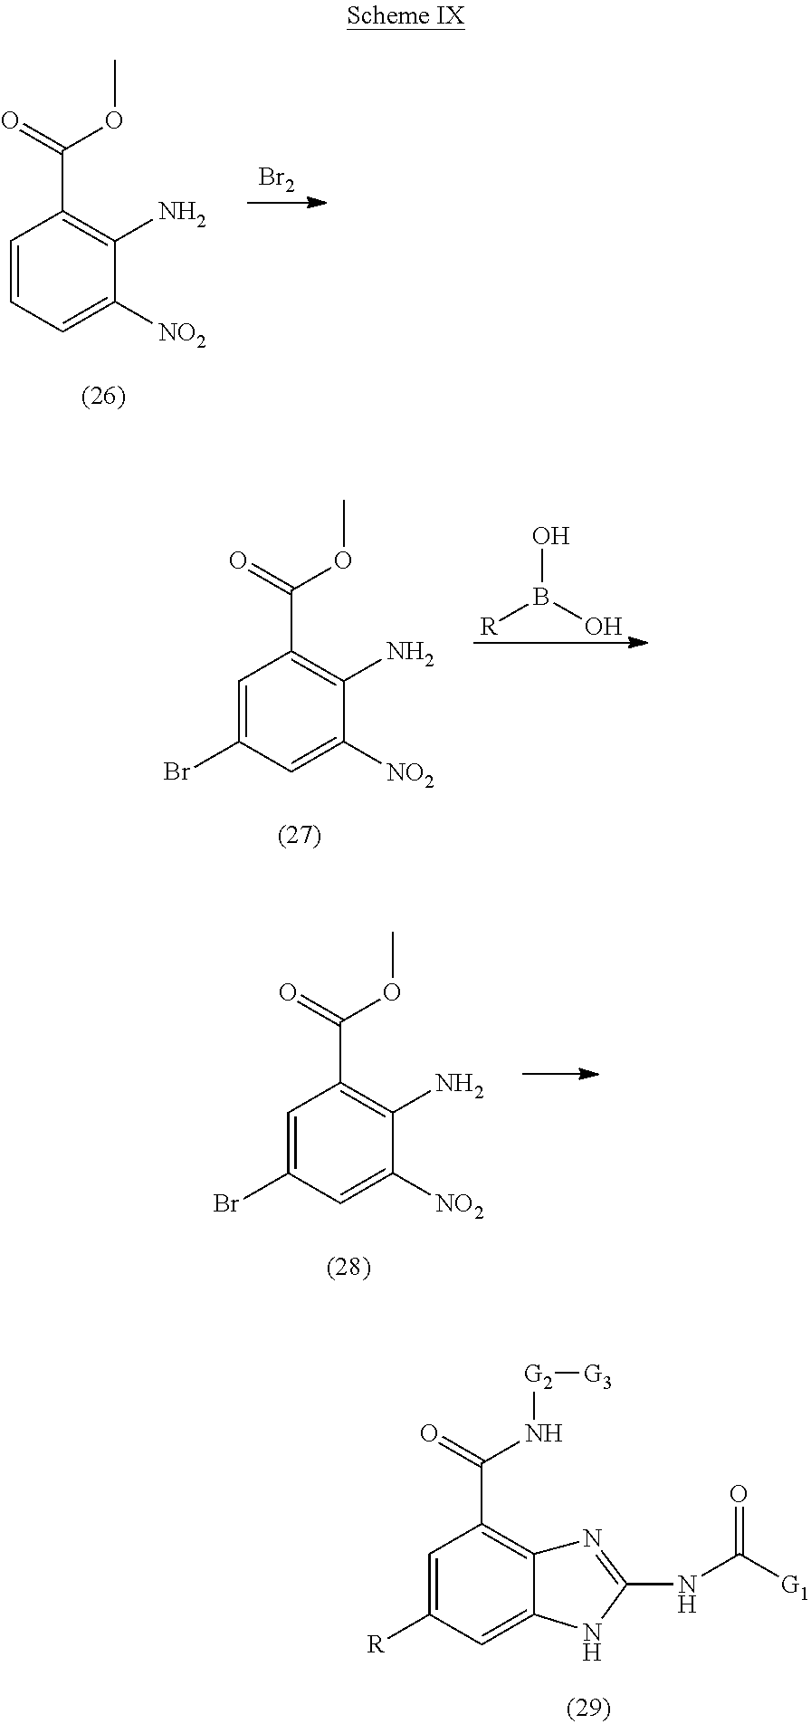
C1=CC=C([NO2])C(N)=C1C(=O)OC.[Br2].C1=C(Br)C=C([NO2])C(N)=C1C(=O)OC.OB([R])O.C1=C(Br)C=C([NO2])C(N)=C1C(=O)OC.C1=C([R])C=C2C(=C1C(=O)N[G2][G3])N=C(NC(=O)[G1])N2
